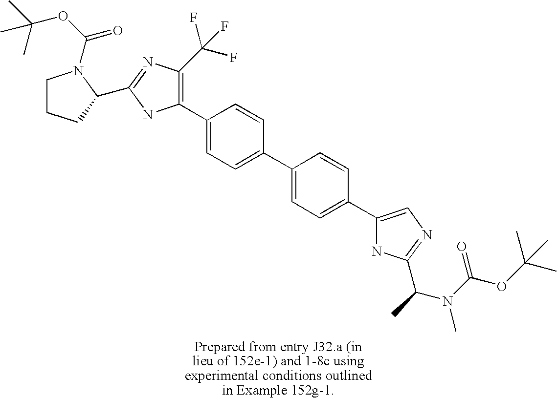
C1CCC(C2=NC(C(F)(F)F)=C(C3=CC=C(C4=CC=C(C5=CN=C(C(C)N(C(=O)OC(C)(C)C)C)N5)C=C4)C=C3)N2)N1C(OC(C)(C)C)=O
